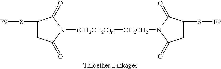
C1(S[F9])CC(=O)N([(CH2CH2O)n][CH2CH2]N2C(=O)C(S[F9])CC2=O)C1=O
